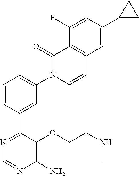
C1(C2=CC(N3C(=O)C4=C(C=C(C5CC5)C=C4F)C=C3)=CC=C2)=NC=NC(N)=C1OCCNC
